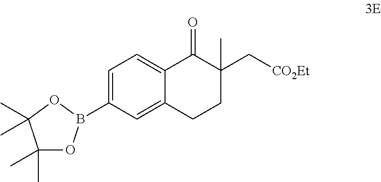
C1=C(B2OC(C)(C)C(C)(C)O2)C=C2C(=C1)C(=O)C(C[CO2Et])(C)CC2
